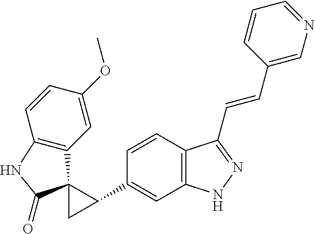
C1=CC(C2C3(C4=C(C=CC(OC)=C4)NC3=O)C2)=CC2=C1C(C=CC1=CN=CC=C1)=NN2
